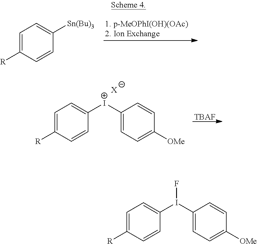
C1=C([R])C=CC([Sn(Bu)3])=C1.C1=C([R])C=CC([I+]C2=CC=C([OMe])C=C2)=C1.[X].[TBAF].C1=C([R])C=CC(I(C2=CC=C([OMe])C=C2)F)=C1
